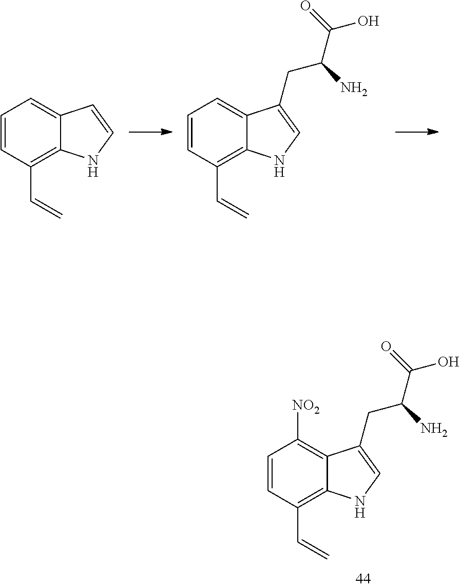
C1=CC(C=C)=C2C(=C1)C=CN2.C1=CC(C=C)=C2C(=C1)C(CC(N)C(O)=O)=CN2.C1=CC(C=C)=C2C(=C1[NO2])C(CC(N)C(O)=O)=CN2
